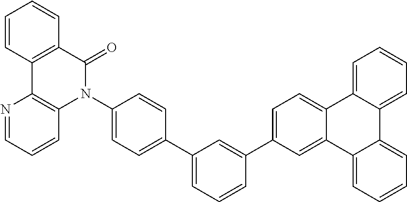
C1=C(C2=CC(C3=CC=C(N4C(=O)C5=C(C6=C4C=CC=N6)C=CC=C5)C=C3)=CC=C2)C=C2C(=C1)C1=CC=CC=C1C1=CC=CC=C21
